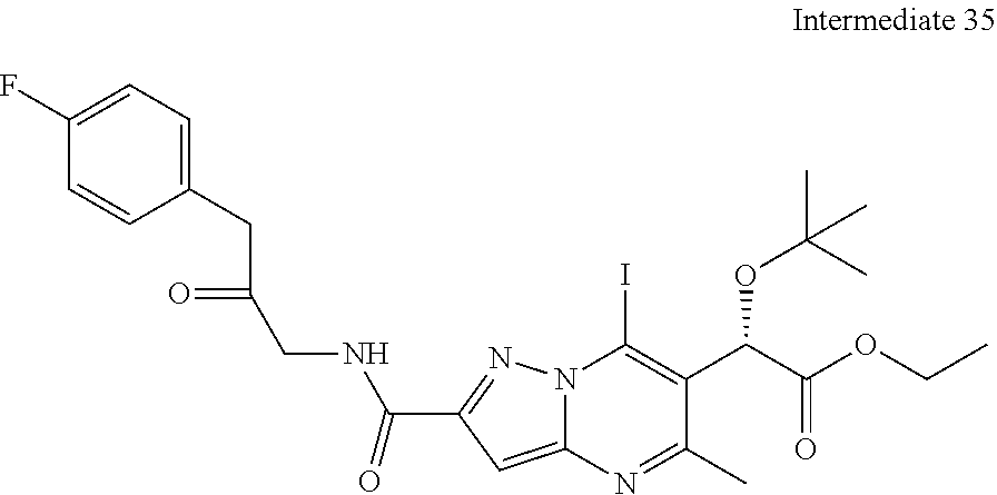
C(C1=NN2C(=C1)N=C(C)C(C(C(OCC)=O)OC(C)(C)C)=C2I)(=O)NCC(CC1=CC=C(F)C=C1)=O
